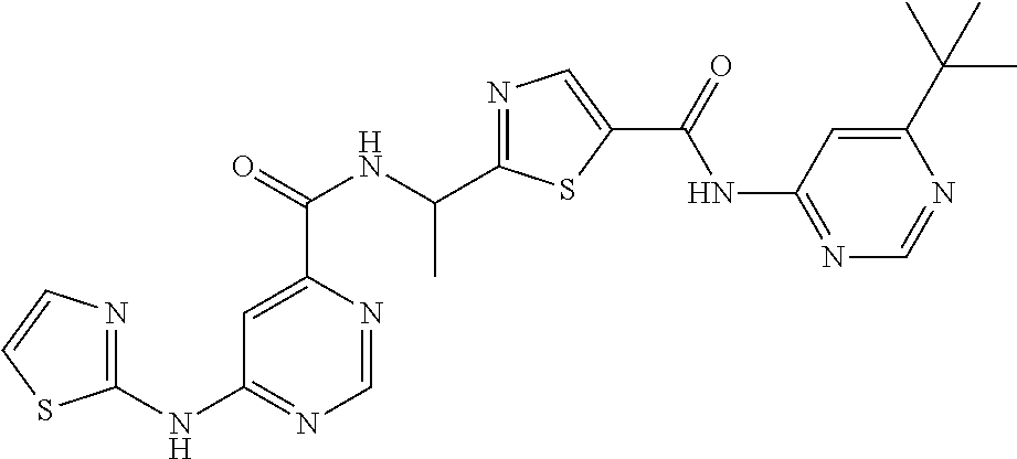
C1=NC(C(=O)NC(C2=NC=C(C(=O)NC3=NC=NC(C(C)(C)C)=C3)S2)C)=CC(NC2=NC=CS2)=N1
